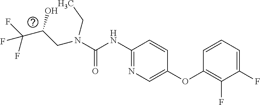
N(C(=O)NC1=NC=C(OC2=C(F)C(F)=CC=C2)C=C1)(CC)CC(C(F)(F)F)O
